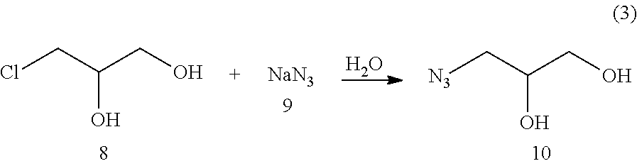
O.[NaN3].ClCC(CO)O.[N3]CC(CO)O
